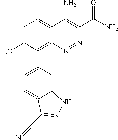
C1=C(C)C(C2=CC=C3C(=C2)NN=C3C#N)=C2C(=C1)C(N)=C(C(N)=O)N=N2
